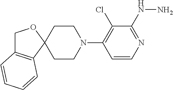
C12(CCN(C3=C(Cl)C(NN)=NC=C3)CC1)OCC1=C2C=CC=C1
